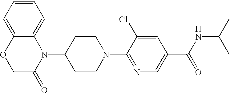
C1=C2C(=CC=C1)N(C1CCN(C3=NC=C(C(NC(C)C)=O)C=C3Cl)CC1)C(=O)CO2.[H]
